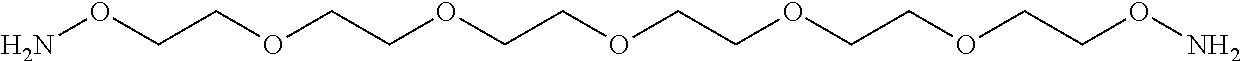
O(CCOCCOCCOCCOCCOCCON)N
